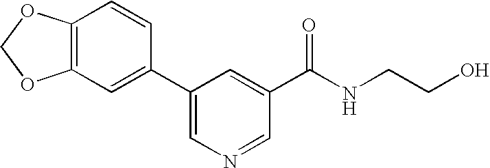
C12=C(C=C(C3=CN=CC(C(NCCO)=O)=C3)C=C1)OCO2
